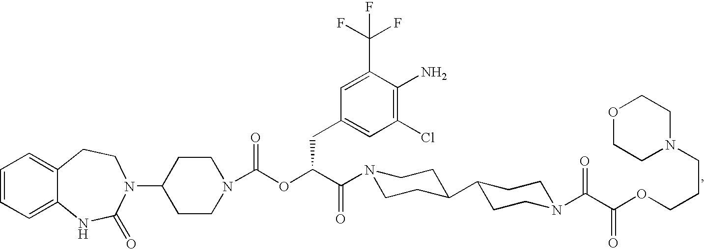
C1=CC=C2C(=C1)CCN(C1CCN(C(OC(C(=O)N3CCC(C4CCN(C(C(OCCCN5CCOCC5)=O)=O)CC4)CC3)CC3=CC(Cl)=C(N)C(C(F)(F)F)=C3)=O)CC1)C(=O)N2
